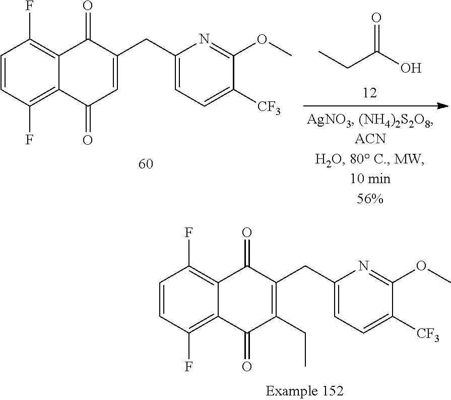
C(C(O)=O)C.C1(CC2=CC(=O)C3=C(F)C=CC(F)=C3C2=O)=CC=C([CF3])C(OC)=N1.C1(CC2=C(CC)C(=O)C3=C(F)C=CC(F)=C3C2=O)=CC=C([CF3])C(OC)=N1
